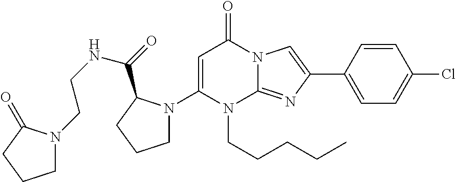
C1(N2CCCC2C(=O)NCCN2CCCC2=O)=CC(=O)N2C(=NC(C3=CC=C(Cl)C=C3)=C2)N1CCCCC
